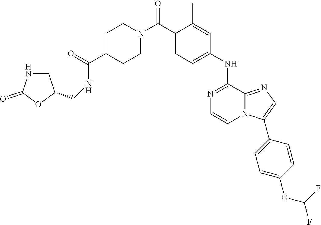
N1=C(NC2=CC=C(C(N3CCC(C(=O)NCC4CNC(=O)O4)CC3)=O)C(C)=C2)C2=NC=C(C3=CC=C(OC(F)F)C=C3)N2C=C1
